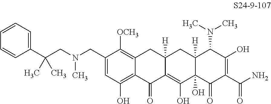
C1=C(CN(CC(C2=CC=CC=C2)(C)C)C)C([OCH3])=C2C(=C1O)C(=O)C1=C(O)C3(O)C([H])(CC1([H])C2)C(N(C)C)C(O)=C(C(N)=O)C3=O
